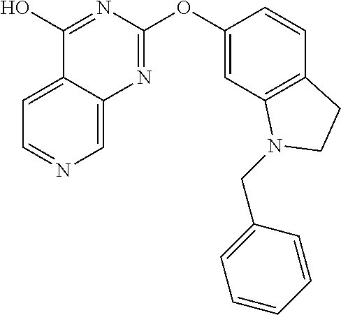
C1=C2C(=CN=C1)N=C(OC1=CC3=C(C=C1)CCN3CC1=CC=CC=C1)N=C2O
